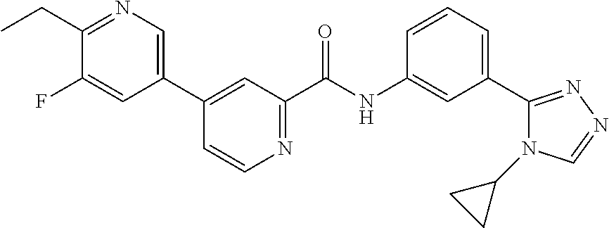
C1(C2=CN=C(CC)C(F)=C2)=CC(C(NC2=CC(C3=NN=CN3C3CC3)=CC=C2)=O)=NC=C1
